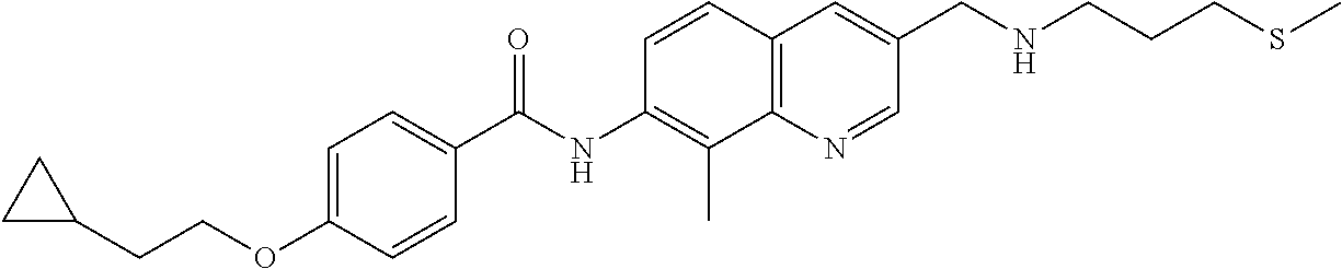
C12=C(N=CC(CNCCCSC)=C1)C(C)=C(NC(C1=CC=C(OCCC3CC3)C=C1)=O)C=C2
